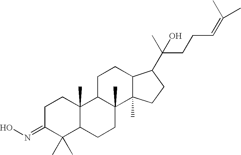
C1C(=NO)C(C)(C)C2C(C)(C1)C1C(C)(CC2)C2(C)C(CC1)C(C(O)(C)CCC=C(C)C)CC2
